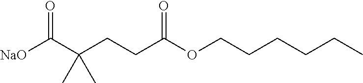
[NaO]C(C(CCC(OCCCCCC)=O)(C)C)=O
